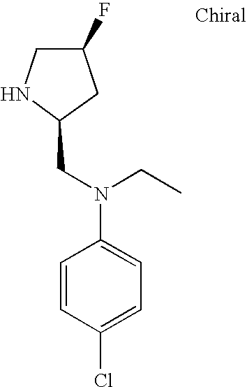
C1(F)CNC(CN(CC)C2=CC=C(Cl)C=C2)C1
